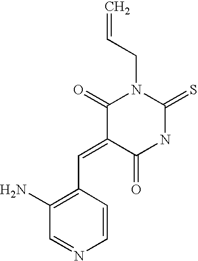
C(=C1C(=O)NC(=S)N(CC=C)C1=O)C1=C(N)C=NC=C1
